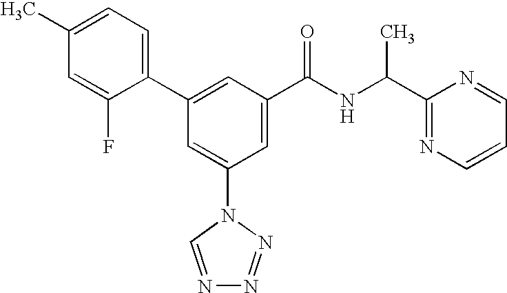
C1(C2=CC(C(NC(C3=NC=CC=N3)C)=O)=CC(N3C=NN=N3)=C2)=CC=C(C)C=C1F
